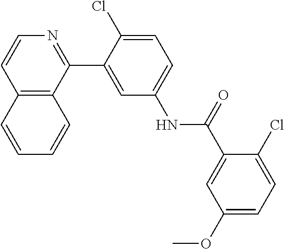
C12=C(C(C3=CC(NC(C4=CC(OC)=CC=C4Cl)=O)=CC=C3Cl)=NC=C1)C=CC=C2
